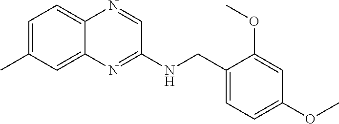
C1=C(C)C=C2C(=C1)N=CC(NCC1=CC=C(OC)C=C1OC)=N2
